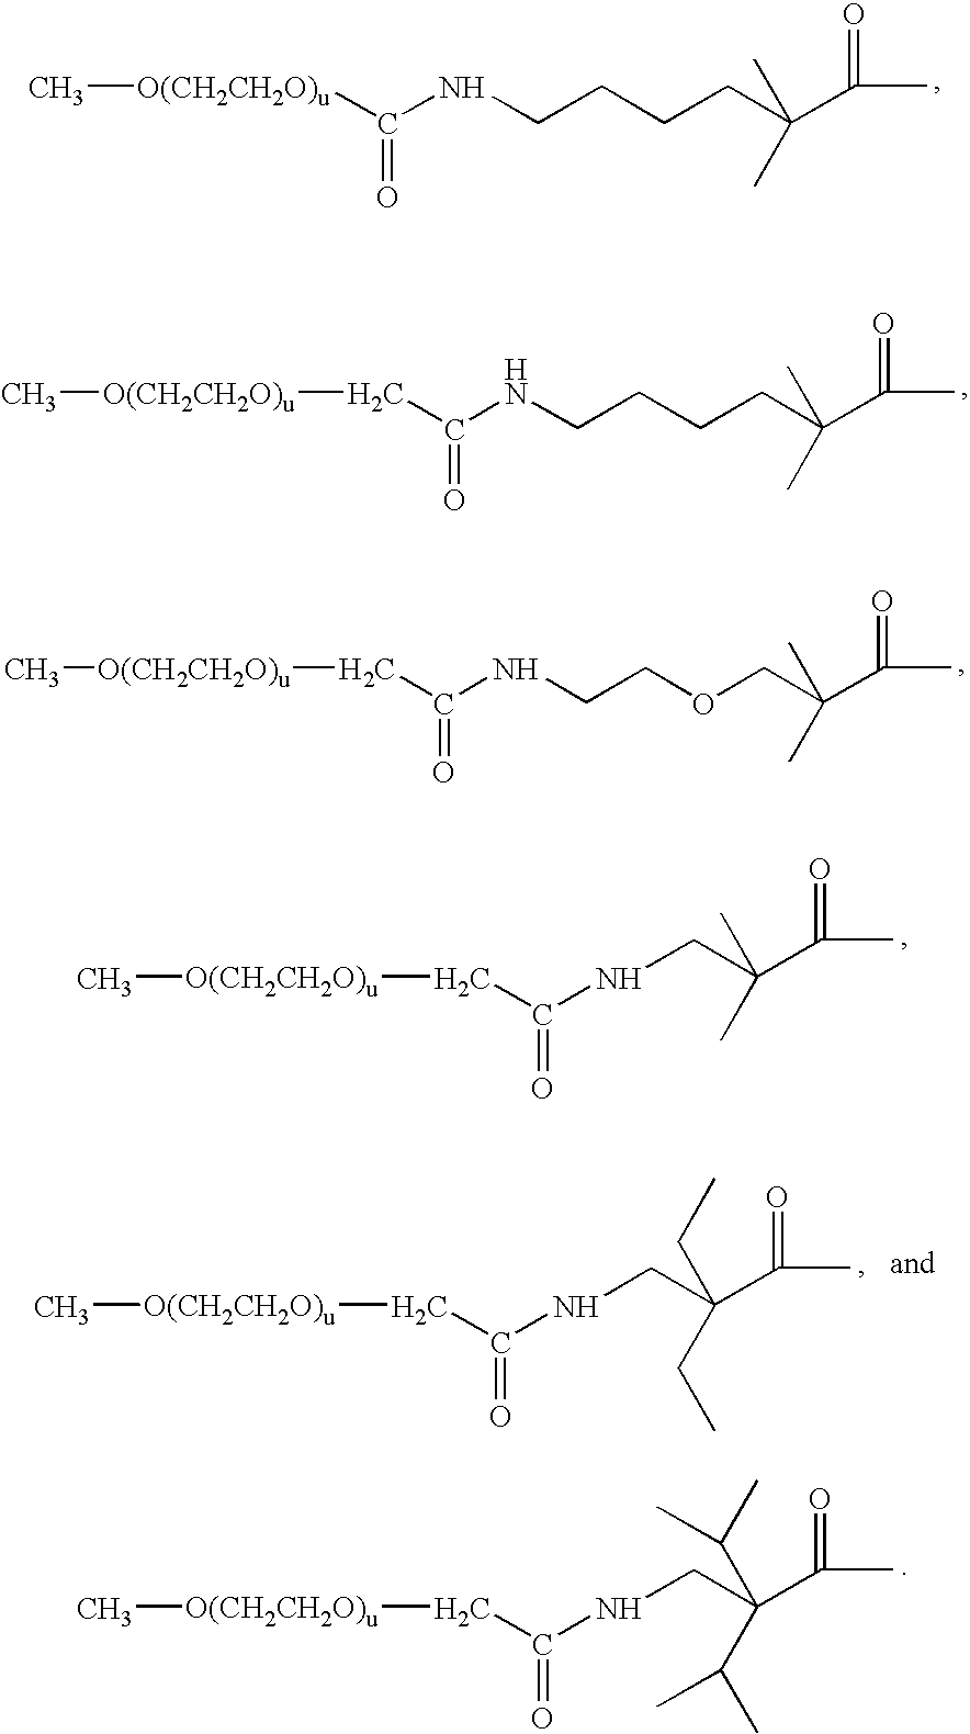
N(CCCCC(C(C)=O)(C)C)C([O(CH2CH2O)u]C)=O.N(CCCCC(C(C)=O)(C)C)C(C[O(CH2CH2O)u]C)=O.N(C(C[O(CH2CH2O)u]C)=O)CCOCC(C(C)=O)(C)C.N(C(C[O(CH2CH2O)u]C)=O)CC(C(C)=O)(C)C.N(C(C[O(CH2CH2O)u]C)=O)CC(C(C)=O)(CC)CC.N(C(C[O(CH2CH2O)u]C)=O)CC(C(C)=O)(C(C)C)C(C)C
